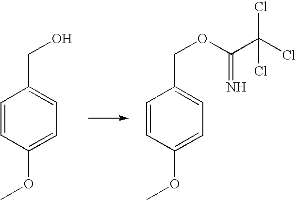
C1=CC(OC)=CC=C1CO.C1=CC(OC)=CC=C1COC(C(Cl)(Cl)Cl)=N
